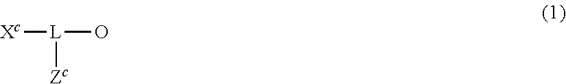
[Xc][L](O)[Zc]
